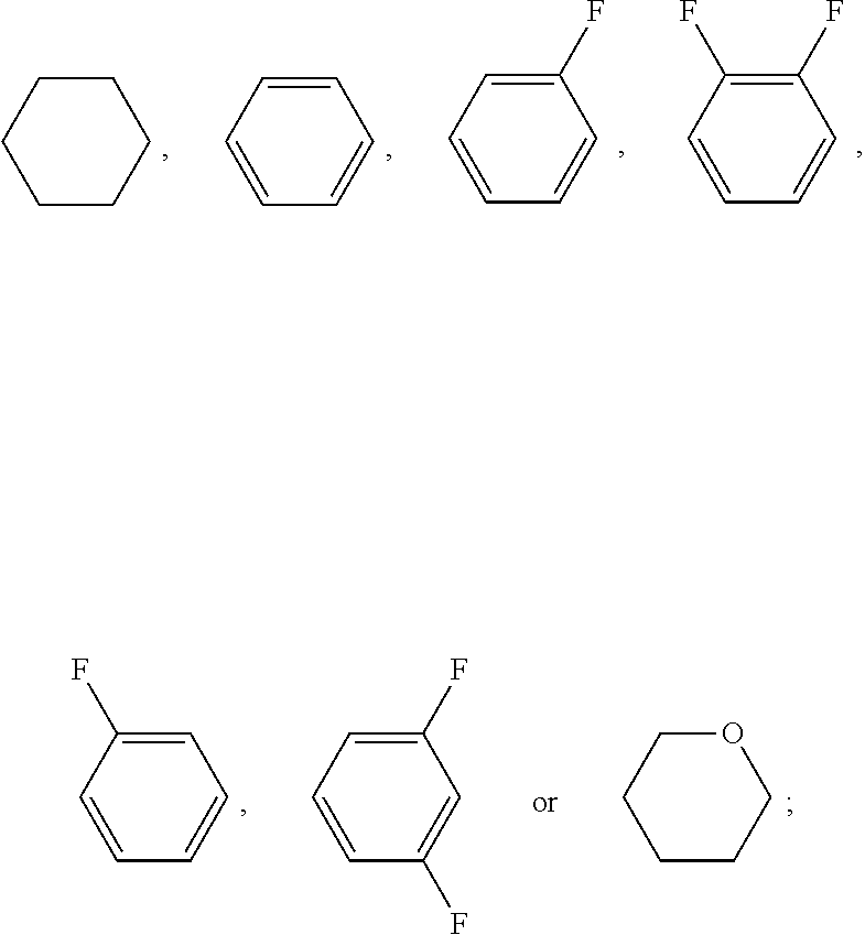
C1CCCCC1.C1=CC=CC=C1.C1(F)=CC=CC=C1.C1(F)=C(F)C=CC=C1.C1=C(F)C=CC=C1.C1(F)=CC=CC(F)=C1.O1CCCCC1
